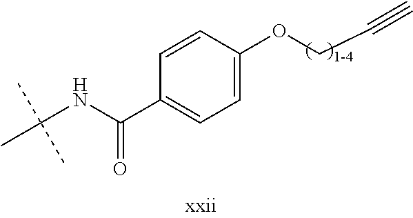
CC(NC(=O)C1=CC=C(OCC#C)C=C1)(C)C
